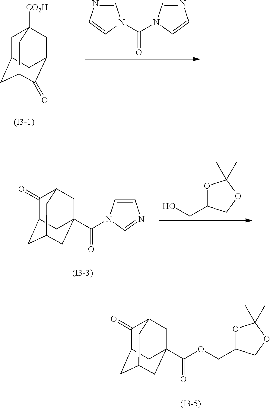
C1(=O)C2CC3CC(C(=O)OCC4OC(C)(C)OC4)(CC1C3)C2.C1C2CC3C(=O)C(CC1([CO2H])C3)C2.C1=NC=CN1C(=O)N1C=NC=C1.[(I3-1)].C1(=O)C2CC3CC(C(=O)N4C=CN=C4)(CC1C3)C2.O1C(CO)COC1(C)C.[(I3-3)]
